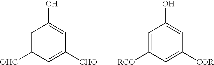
C1=C([OHC])C=C([CHO])C=C1O.C1=C([RCO])C=C([COR])C=C1O
